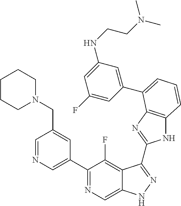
C1=NC=C(C2=NC=C3C(=C2F)C(C2=NC4=C(N2)C=CC=C4C2=CC(NCCN(C)C)=CC(F)=C2)=NN3)C=C1CN1CCCCC1
